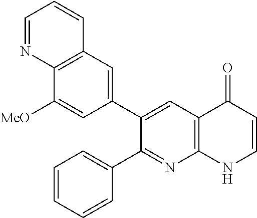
C12=C(C=C(C3=CC4=C(N=C3C3=CC=CC=C3)NC=CC4=O)C=C1[MeO])C=CC=N2
